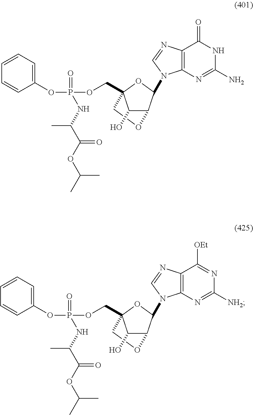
C12C(N3C4=C(N=C3)C([OEt])=NC([NH2])=N4)OC(COP(OC3=CC=CC=C3)(=O)NC(C(OC(C)C)=O)C)(CO1)C2O.C12C(N3C4=C(N=C3)C(=O)NC(N)=N4)OC(COP(OC3=CC=CC=C3)(=O)NC(C(OC(C)C)=O)C)(CO1)C2O
